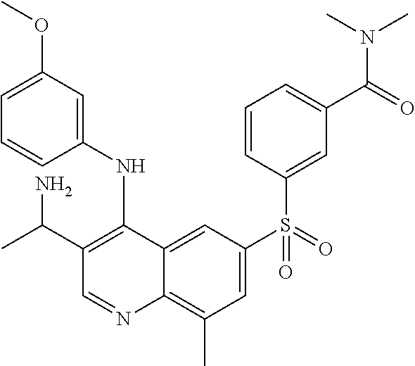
C1=C(OC)C=C(NC2=C(C(C)N)C=NC3=C(C)C=C(S(=O)(=O)C4=CC(C(=O)N(C)C)=CC=C4)C=C23)C=C1
